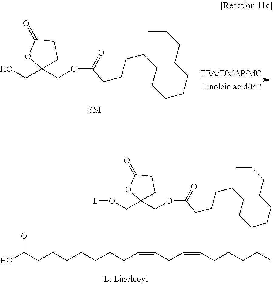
O(CC1(COC(=O)CCCCCCCCCCCCC)CCC(=O)O1)[L].OC(CCCCCCCC=CCC=CCCCCC)=O.OCC1(COC(=O)CCCCCCCCCCCCC)CCC(=O)O1
